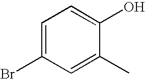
BrC1=CC=C(O)C(C)=C1
